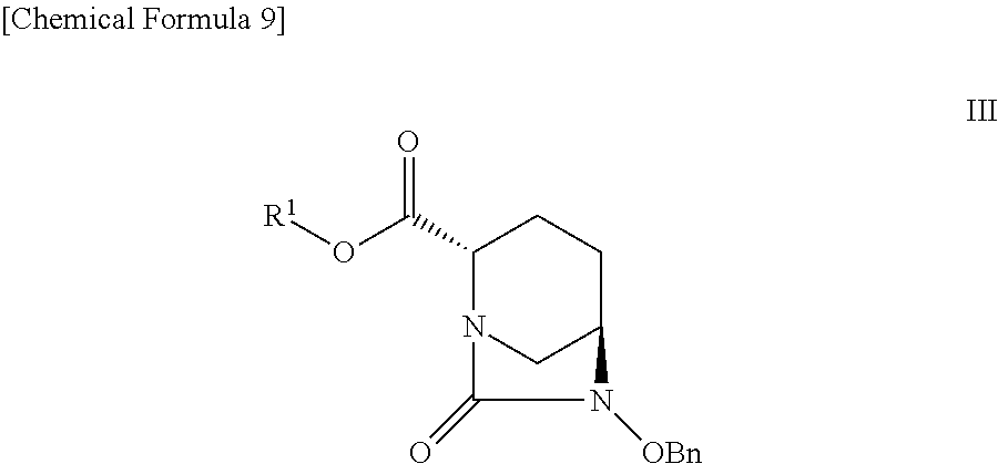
C1(C(O[R1])=O)N2CC(CC1)N([OBn])C2=O
